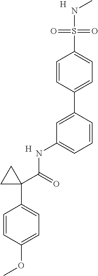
C1=CC(C2=CC(NC(C3(C4=CC=C(OC)C=C4)CC3)=O)=CC=C2)=CC=C1S(=O)(=O)NC.[H].[H]
